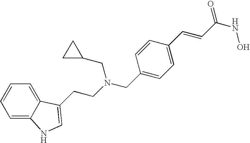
C1=C2C(=CC=C1)C(CCN(CC1=CC=C(C=CC(NO)=O)C=C1)CC1CC1)=CN2
